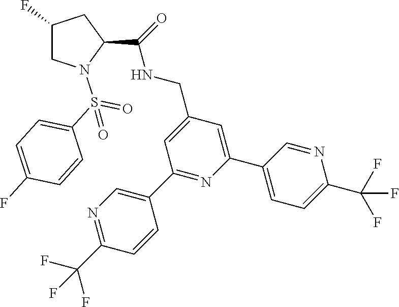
C1=C(CNC(C2CC(F)CN2S(C2=CC=C(F)C=C2)(=O)=O)=O)C=C(C2=CC=C(C(F)(F)F)N=C2)N=C1C1=CN=C(C(F)(F)F)C=C1
